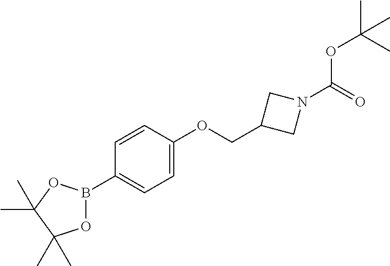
C1=CC(OCC2CN(C(OC(C)(C)C)=O)C2)=CC=C1B1OC(C)(C)C(C)(C)O1
